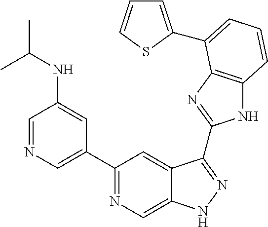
C1=NC=C(C2=NC=C3C(=C2)C(C2=NC4=C(N2)C=CC=C4C2=CC=CS2)=NN3)C=C1NC(C)C
